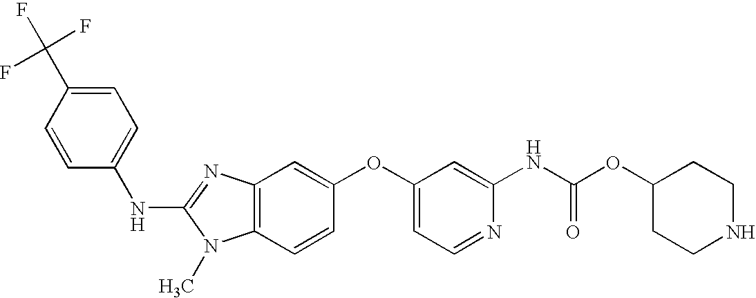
C1=C(C(F)(F)F)C=CC(NC2=NC3=C(N2C)C=CC(OC2=CC=NC(NC(OC4CCNCC4)=O)=C2)=C3)=C1
